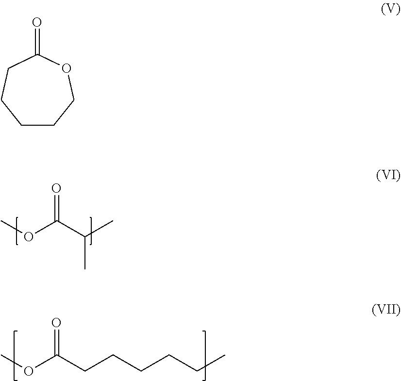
O(C(C(C)C)=O)C.O(C(CCCCCC)=O)C.C1CCOC(=O)CC1
